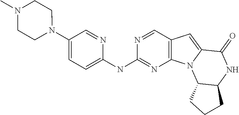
C1(N2CCN(C)CC2)=CC=C(NC2=NC3=C(C=N2)C=C2N3C3C(NC2=O)CCC3)N=C1
